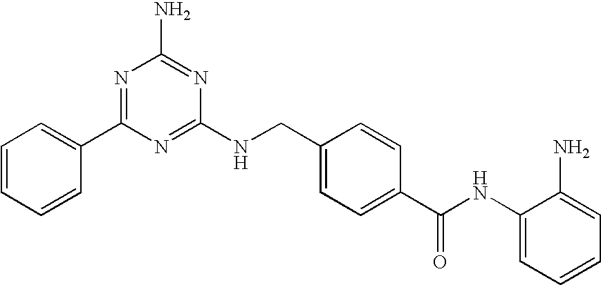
C1(C2=NC(N)=NC(NCC3=CC=C(C(NC4=CC=CC=C4N)=O)C=C3)=N2)=CC=CC=C1
